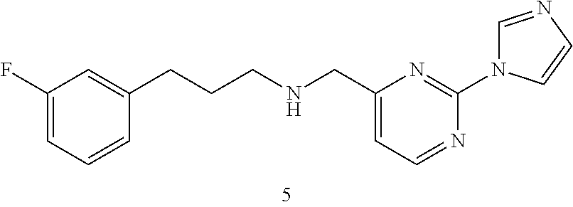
C(C1=CC(F)=CC=C1)CCNCC1=CC=NC(N2C=NC=C2)=N1
